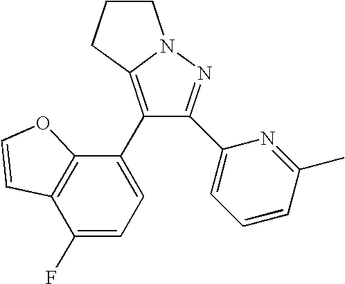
C1CCC2=C(C3=CC=C(F)C4=C3OC=C4)C(C3=CC=CC(C)=N3)=NN12
